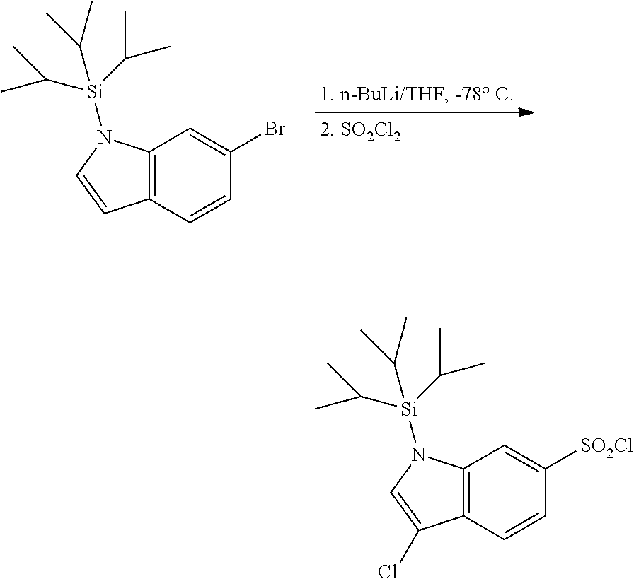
C12=C(C=CC([SO2Cl])=C1)C(Cl)=CN2[Si](C(C)C)(C(C)C)C(C)C.C12=C(C=CC(Br)=C1)C=CN2[Si](C(C)C)(C(C)C)C(C)C
